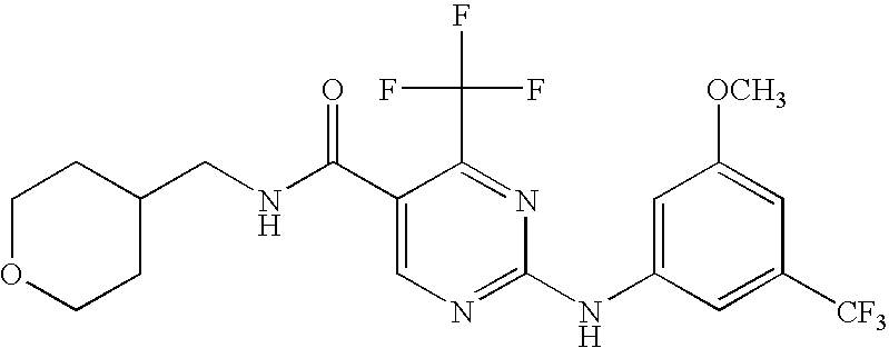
C1OCCC(CNC(C2=CN=C(NC3=CC([OCH3])=CC([CF3])=C3)N=C2C(F)(F)F)=O)C1
